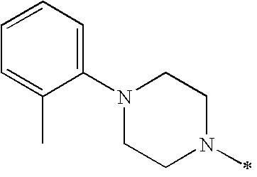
N1(C2=CC=CC=C2C)CCN(C)CC1
